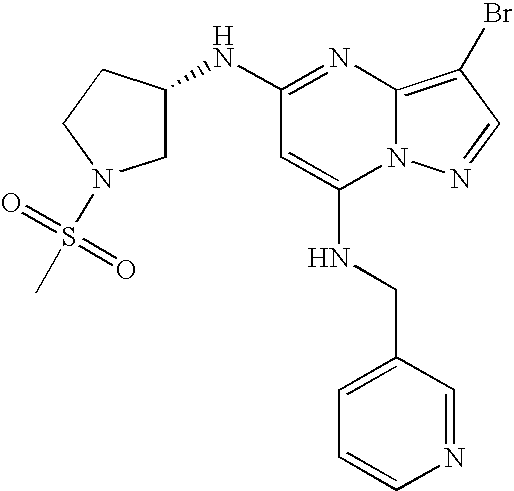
C1C(NC2=NC3=C(Br)C=NN3C(NCC3=CC=CN=C3)=C2)CCN1S(C)(=O)=O
